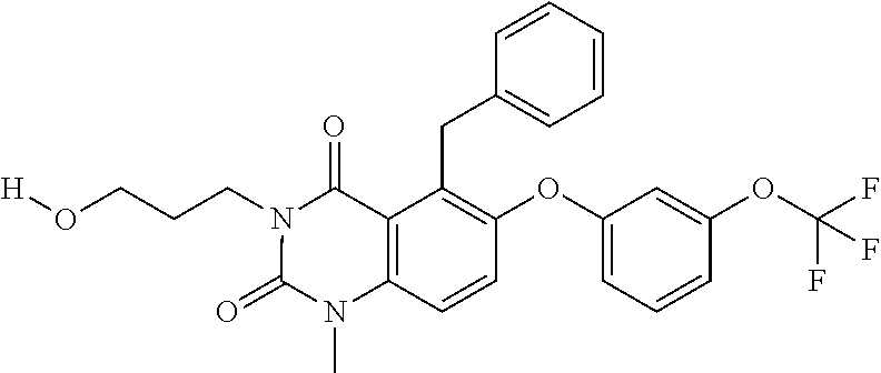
[H]OCCCN1C(=O)N(C)C2=C(C1=O)C(CC1=CC=CC=C1)=C(OC1=CC=CC(OC(F)(F)F)=C1)C=C2
